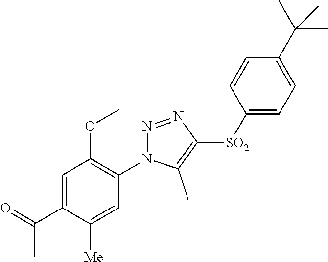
C1=C(C(=O)C)C([Me])=CC(N2N=NC([SO2]C3=CC=C(C(C)(C)C)C=C3)=C2C)=C1OC
